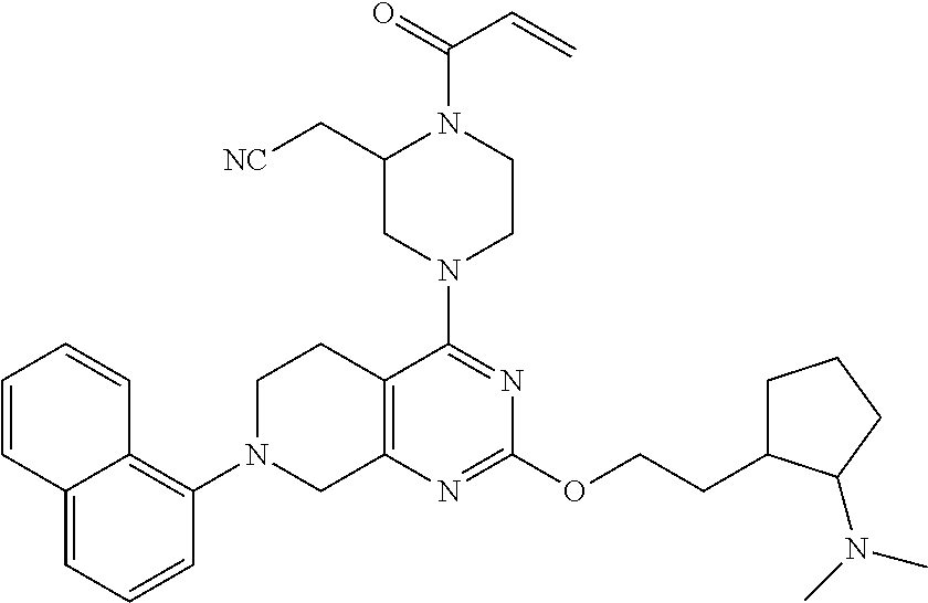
C12=CC=CC(N3CC4=C(CC3)C(N3CCN(C(=O)C=C)C(C[NC])C3)=NC(OCCC3CCCC3N(C)C)=N4)=C1C=CC=C2
